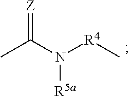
[R4](C)N(C(C)=[Z])[R5a]
